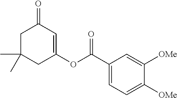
C1C(C)(C)CC(OC(C2=CC=C([OMe])C([OMe])=C2)=O)=CC1=O
